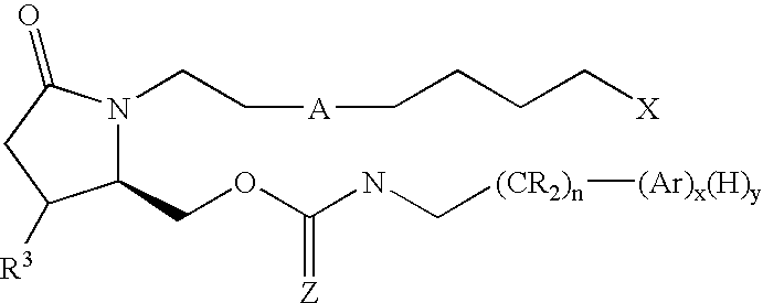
N1(CC[A]CCCC[X])C(=O)CC([R3])C1COC(NC[(CR2)n][(Ar)x(H)y])=[Z]
